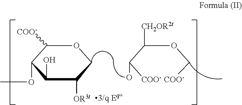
C1(OC)C(O)C([OR3t])COC1[COO-].C([COO-])(C(OC[COO-])[CH2OR2t])O
